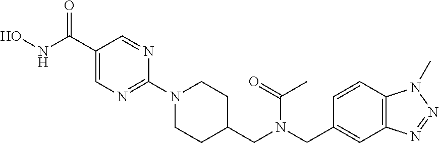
ONC(C1=CN=C(N2CCC(CN(CC3=CC4=C(C=C3)N(C)N=N4)C(C)=O)CC2)N=C1)=O
